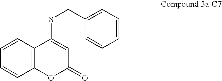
S(C1=CC(=O)OC2=C1C=CC=C2)CC1=CC=CC=C1
